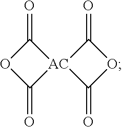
O1C(=O)[AC]2(C1=O)C(=O)OC2=O
